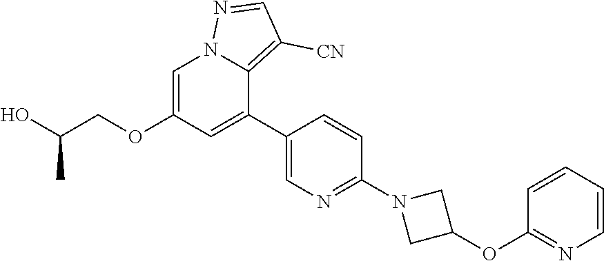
C1=C(OCC(O)C)C=C(C2=CN=C(N3CC(OC4=NC=CC=C4)C3)C=C2)C2=C([CN])C=NN12
